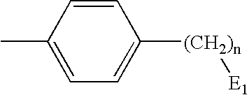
C1=CC(C)=CC=C1[(CH2)n][E1]
